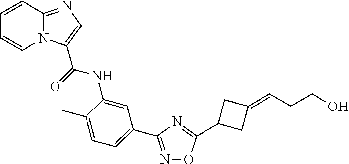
C1=CC2=NC=C(C(=O)NC3=CC(C4=NOC(C5CC(=CCCO)C5)=N4)=CC=C3C)N2C=C1
